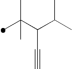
CC(C(C(C)C)C#C)(C)C
